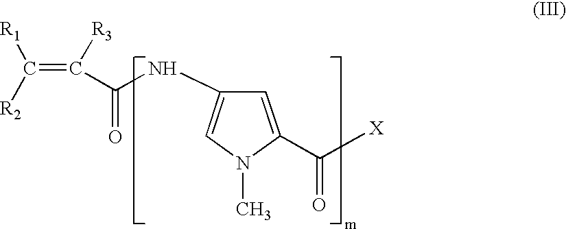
C1=C(C([X])=O)N(C)C=C1NC(C(=C([R1])[R2])[R3])=O
